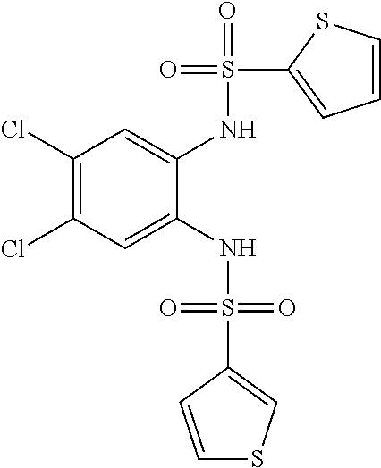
C1(Cl)=C(Cl)C=C(NS(=O)(=O)C2=CSC=C2)C(NS(=O)(C2=CC=CS2)=O)=C1
